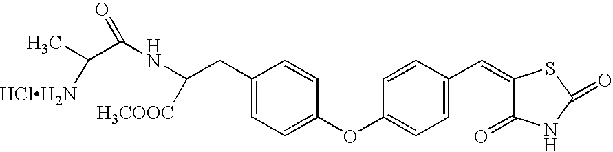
C1(CC(NC(C(C)[HClH2N])=O)[H3COOC])=CC=C(OC2=CC=C(C=C3C(=O)NC(=O)S3)C=C2)C=C1
